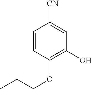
C1=CC(OCCC)=C(O)C=C1[CN]
